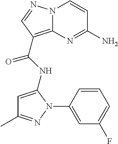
NC1=NC2=C(C(=O)NC3=CC(C)=NN3C3=CC(F)=CC=C3)C=NN2C=C1
